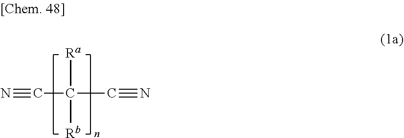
[Ra]C(C#N)(C#N)[Rb]
